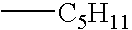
C[C5H11]
